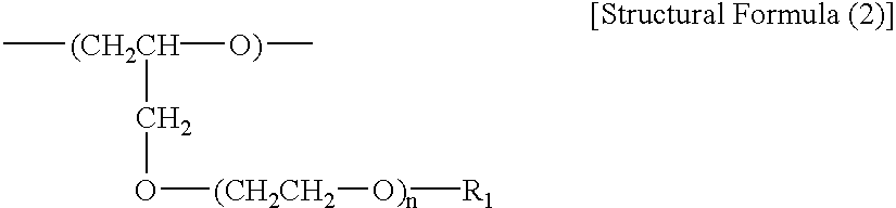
C[(CH2CH]([O)]C)CO[(CH2CH2][O)n][R1]
